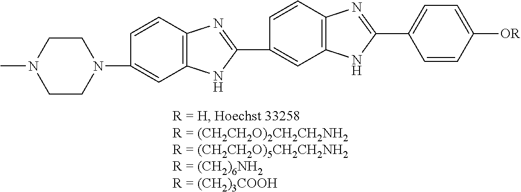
C1CN(C2=CC3=C(C=C2)N=C(C2=CC4=C(C=C2)N=C(C2=CC=C([OR])C=C2)N4)N3)CCN1C
